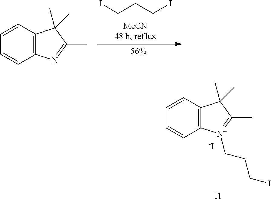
C(CCI)I.C12=C(C=CC=C1)C(C)(C)C(C)=N2.C12=C(C=CC=C1)C(C)(C)C(C)=[N+]2CCCI.[-I].[I1]
